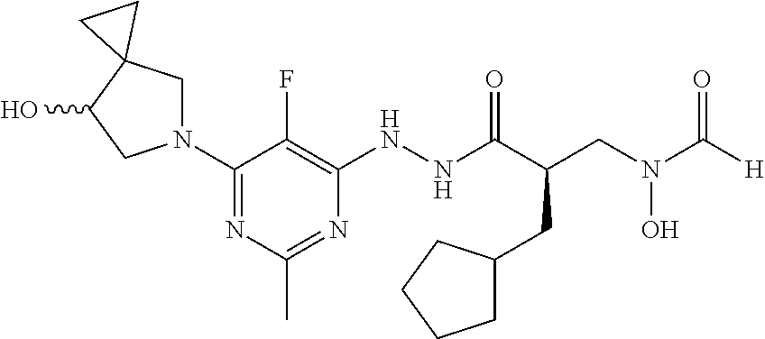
C1(N2CC3(C(O)C2)CC3)=NC(C)=NC(NNC(C(CN(C([H])=O)O)CC2CCCC2)=O)=C1F
